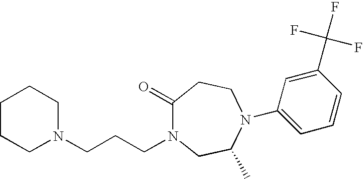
C1(=O)N(CCCN2CCCCC2)CC(C)N(C2=CC=CC(C(F)(F)F)=C2)CC1
